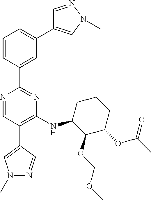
N1=CC(C2=CN(C)N=C2)=C(NC2C(OCOC)C(OC(C)=O)CCC2)N=C1C1=CC(C2=CN(C)N=C2)=CC=C1
